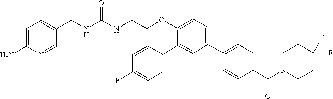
C1=C(N)N=CC(CNC(NCCOC2=CC=C(C3=CC=C(C(N4CCC(F)(F)CC4)=O)C=C3)C=C2C2=CC=C(F)C=C2)=O)=C1
